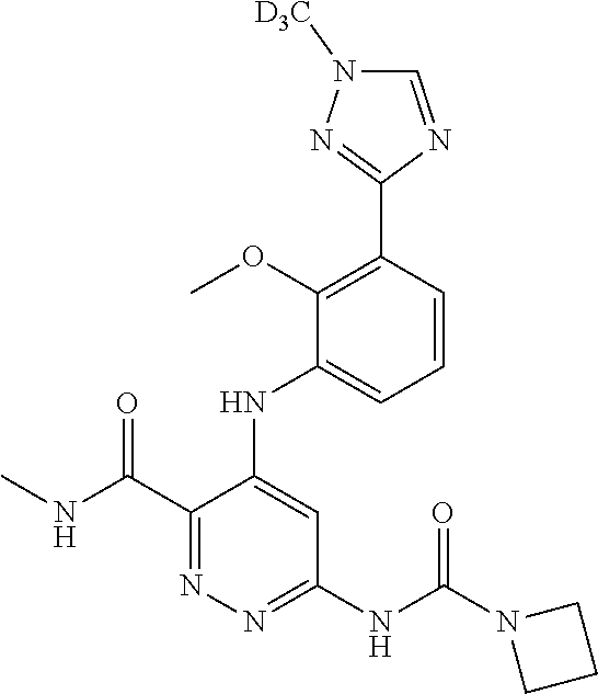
C1=CC(C2=NN([D3C])C=N2)=C(OC)C(NC2=CC(NC(N3CCC3)=O)=NN=C2C(=O)NC)=C1
